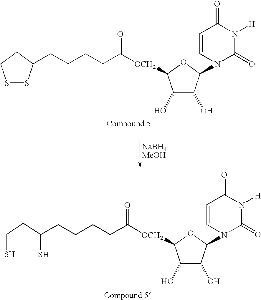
C1(O)C(O)C(N2C=CC(=O)N([H])C2=O)OC1[OCH2]C(CCCCC(CCS)S)=O.C1(O)C(O)C(N2C=CC(=O)N([H])C2=O)OC1[OCH2]C(CCCCC1SSCC1)=O
